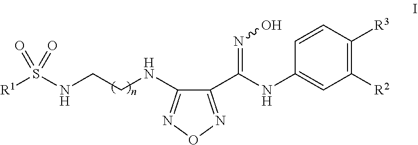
C1(NCCNS([R1])(=O)=O)=NON=C1C(NC1=CC([R2])=C([R3])C=C1)=NO
